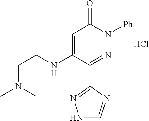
C1(C2=NN([Ph])C(=O)C=C2NCCN(C)C)=NNC=N1.Cl
